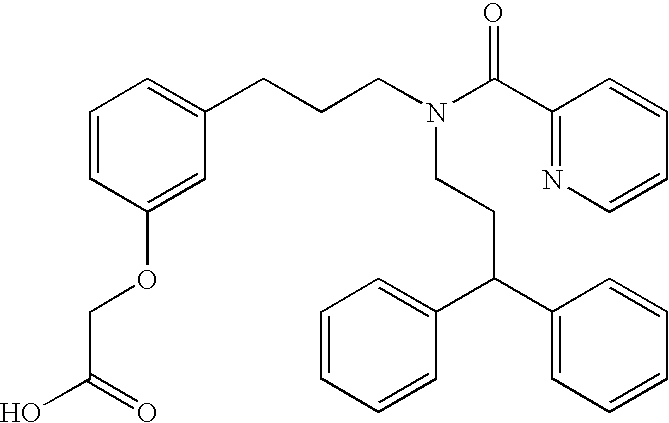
N(CCC(C1=CC=CC=C1)C1=CC=CC=C1)(CCCC1=CC=CC(OCC(O)=O)=C1)C(C1=NC=CC=C1)=O
